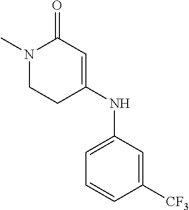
C1([CF3])=CC(NC2=CC(=O)N(C)CC2)=CC=C1
